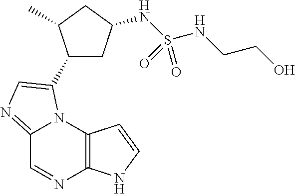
C12=NC=C(C3CC(NS(NCCO)(=O)=O)CC3C)N1C1=C(N=C2)NC=C1
